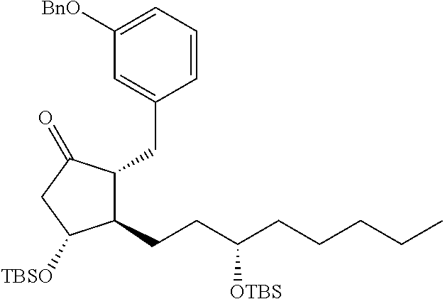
C1=CC=C([BnO])C=C1CC1C(CCC(CCCCC)[OTBS])C([TBSO])CC1=O
